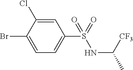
C1=C(Cl)C(Br)=CC=C1S(=O)(NC([CF3])C)=O
